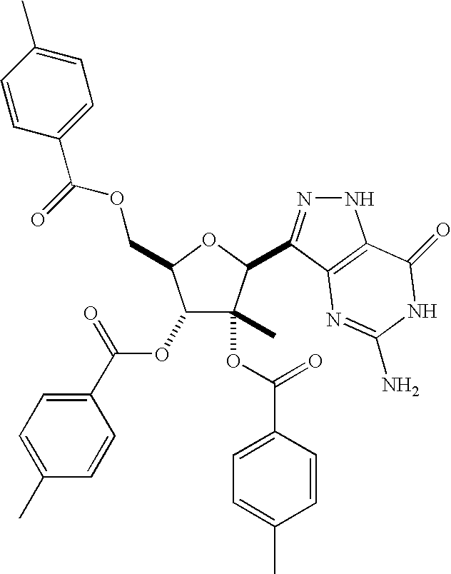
C1(OC(C2=CC=C(C)C=C2)=O)C(COC(C2=CC=C(C)C=C2)=O)OC(C2=NNC3=C2N=C(N)NC3=O)C1(C)OC(=O)C1=CC=C(C)C=C1
